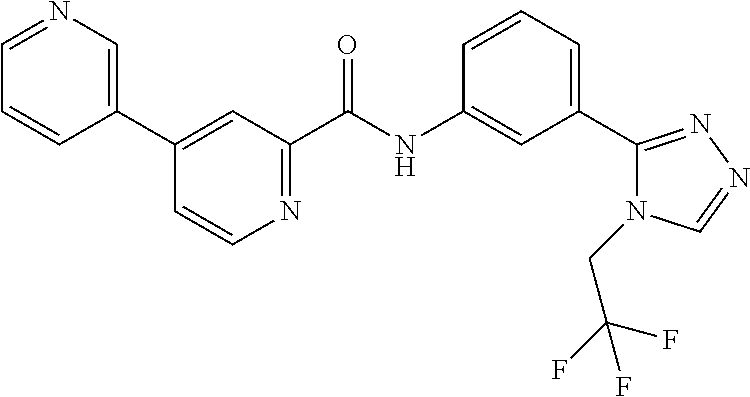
C1=CC(C2=CC(C(NC3=CC(C4=NN=CN4CC(F)(F)F)=CC=C3)=O)=NC=C2)=CN=C1
